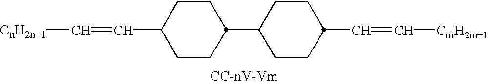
C([CnH2n+1])=CC1CCC(C2CCC(C=C[CmH2m+1])CC2)CC1
